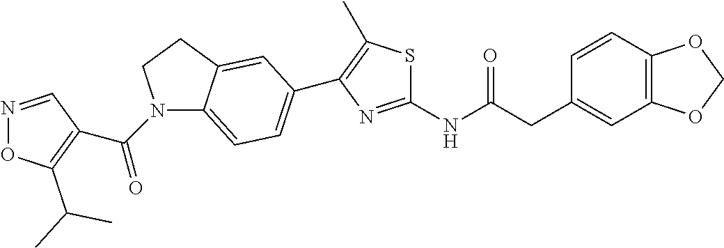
C1=CC2=C(C=C1CC(NC1=NC(C3=CC=C4N(C(=O)C5=C(C(C)C)ON=C5)CCC4=C3)=C(C)S1)=O)OCO2
